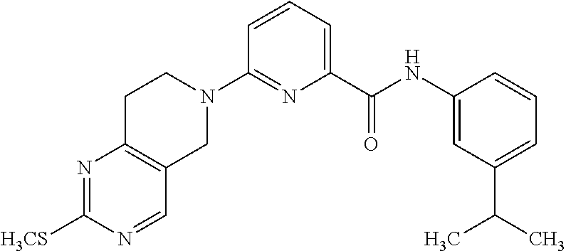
N1=C([H3CS])N=CC2=C1CCN(C1=NC(C(NC3=CC(C(C)C)=CC=C3)=O)=CC=C1)C2
